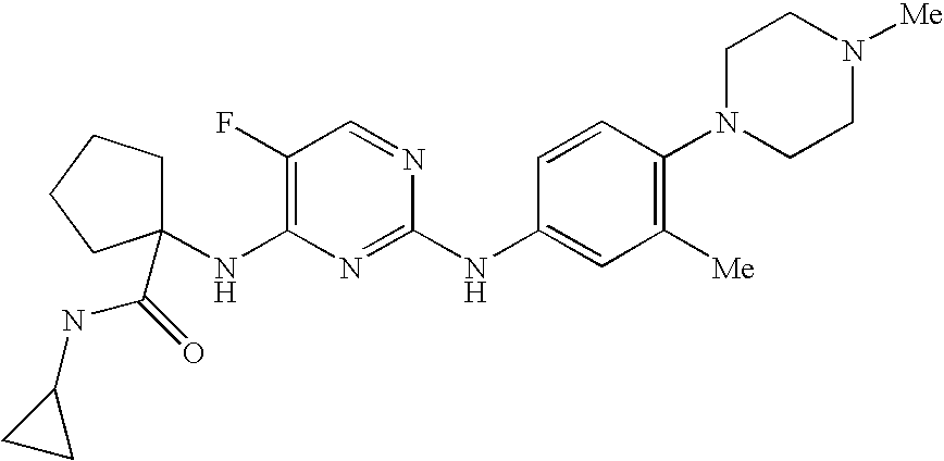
C1(C(=O)NC2CC2)(NC2=C(F)C=NC(NC3=CC([Me])=C(N4CCN([Me])CC4)C=C3)=N2)CCCC1
